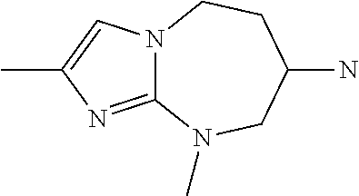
C12=NC(C)=CN1CCC(N)CN2C
